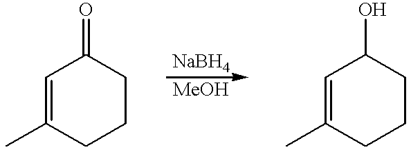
C1=C(C)CCCC1=O.C1=C(C)CCCC1O
